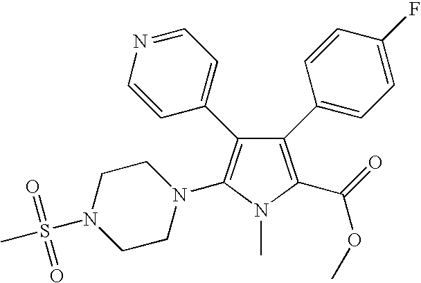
C1(C2=CC=C(F)C=C2)=C(C(=O)OC)N(C)C(N2CCN(S(=O)(=O)C)CC2)=C1C1=CC=NC=C1
